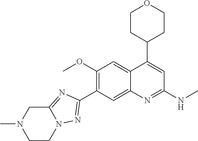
C12=CC(C3=NN4C(=N3)CN(C)CC4)=C(OC)C=C1C(C1CCOCC1)=CC(NC)=N2
